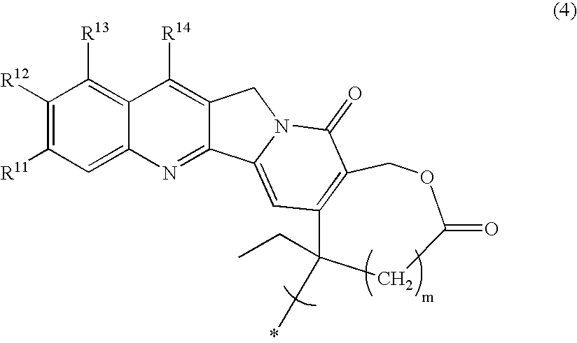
C1([R12])=C([R11])C=C2C(=C1[R13])C([R14])=C1C(=N2)C2=CC3=C(COC(=O)CC3(CC)*)C(=O)N2C1
